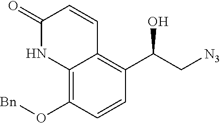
C12=C(O[Bn])C=CC(C(O)C[N3])=C1C=CC(=O)N2
